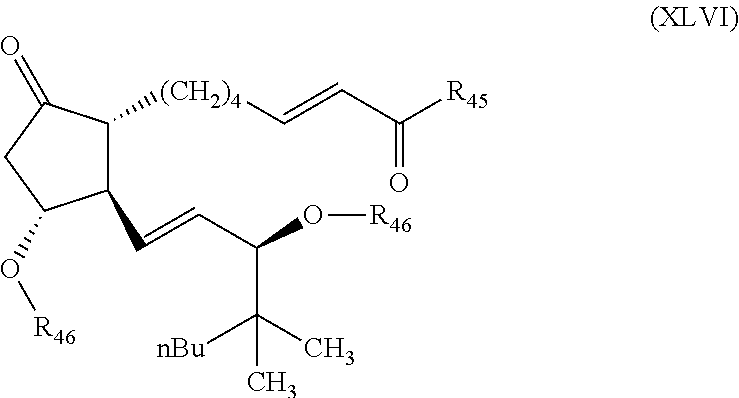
C1(C=CC(C([nBu])(C)C)O[R46])C([(CH2)4]C=CC([R45])=O)C(=O)CC1O[R46]
